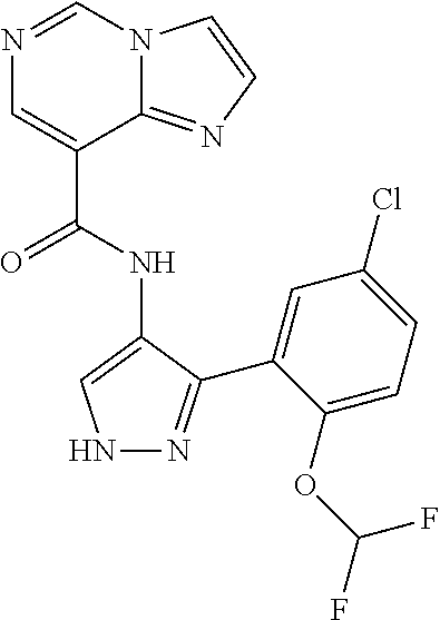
N1N=C(C2=CC(Cl)=CC=C2OC(F)F)C(NC(C2=CN=CN3C2=NC=C3)=O)=C1
